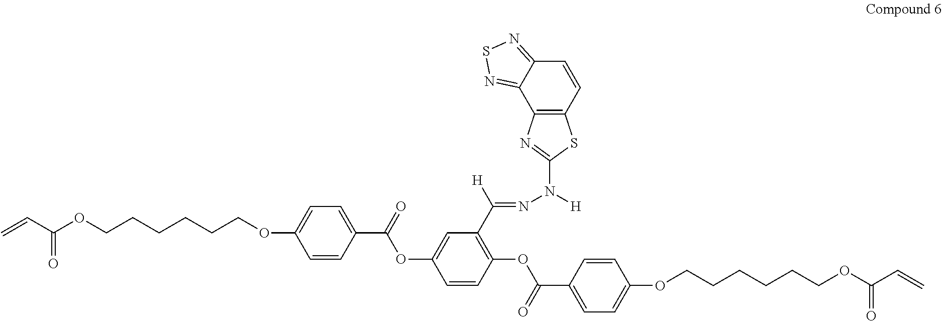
C=CC(OCCCCCCOC1=CC=C(C(=O)OC2=CC(C([H])=NN([H])C3=NC4=C(S3)C=CC3=NSN=C43)=C(OC(C3=CC=C(OCCCCCCOC(C=C)=O)C=C3)=O)C=C2)C=C1)=O
